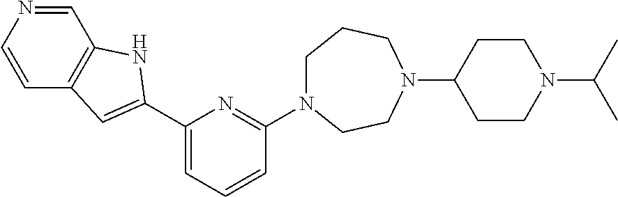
C1N(C2=NC(C3=CC4=C(C=NC=C4)N3)=CC=C2)CCN(C2CCN(C(C)C)CC2)CC1
